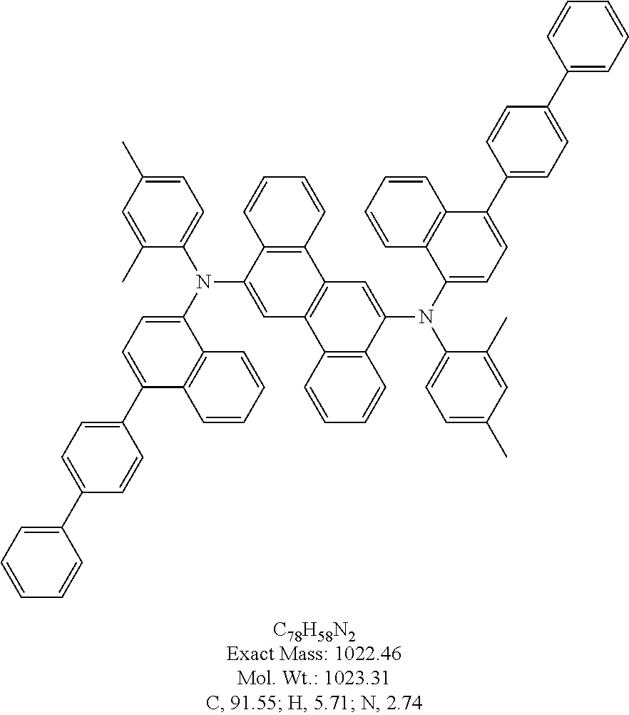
C12=C(C=CC=C1)C1=C(C=C2N(C2=CC=C(C)C=C2C)C2=CC=C(C3=CC=C(C4=CC=CC=C4)C=C3)C3=C2C=CC=C3)C2=C(C(N(C3=CC=C(C)C=C3C)C3=CC=C(C4=CC=C(C5=CC=CC=C5)C=C4)C4=C3C=CC=C4)=C1)C=CC=C2
